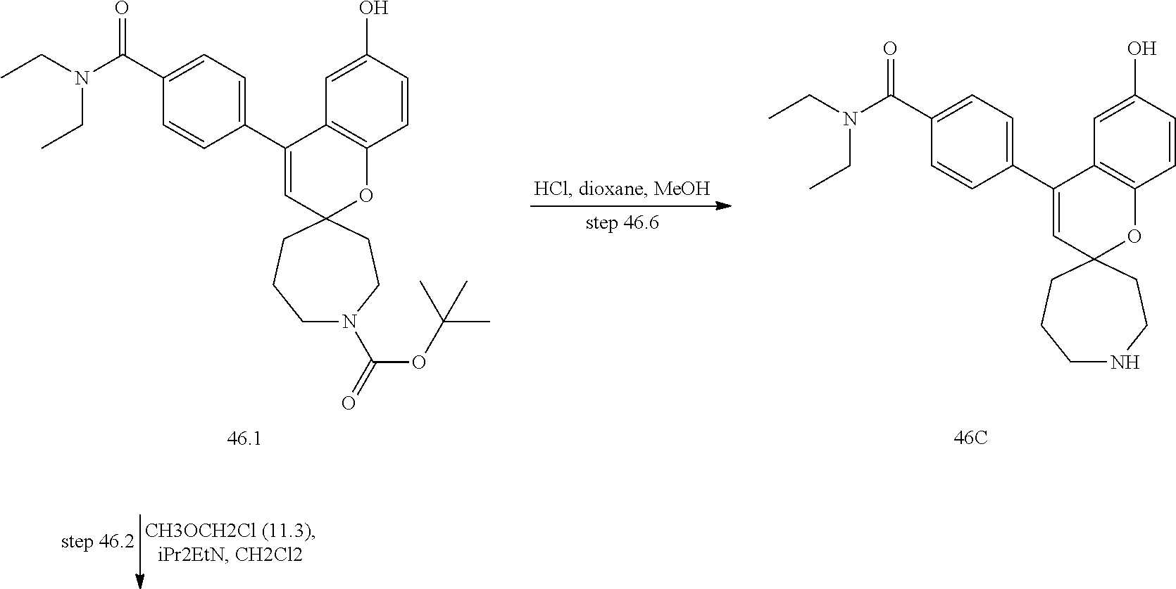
C1N(C(=O)OC(C)(C)C)CCC2(CC1)OC1=C(C=C(O)C=C1)C(C1=CC=C(C(N(CC)CC)=O)C=C1)=C2.C1NCCC2(CC1)OC1=C(C=C(O)C=C1)C(C1=CC=C(C(N(CC)CC)=O)C=C1)=C2.[46C]
